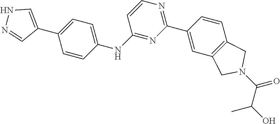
N1=C(NC2=CC=C(C3=CNN=C3)C=C2)C=CN=C1C1=CC2=C(C=C1)CN(C(C(O)C)=O)C2
